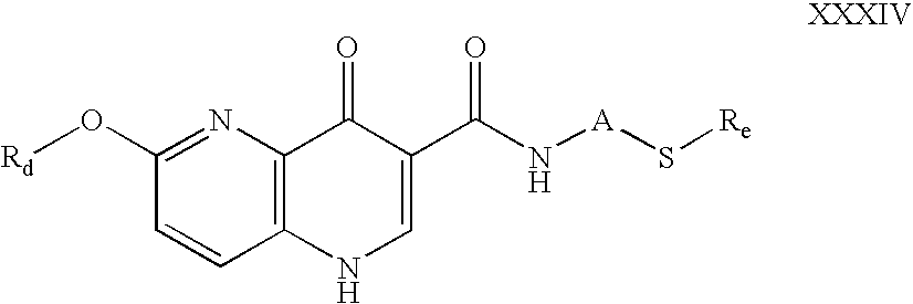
C1=CC2=C(N=C1O[Rd])C(=O)C(C(N[A]S[Re])=O)=CN2
